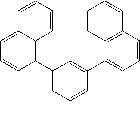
C1(C2=C3C(=CC=C2)C=CC=C3)=CC(C)=CC(C2=CC=CC3=C2C=CC=C3)=C1
